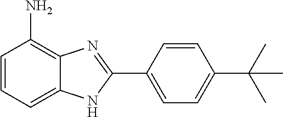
C1=CC=C2C(=C1N)N=C(C1=CC=C(C(C)(C)C)C=C1)N2
